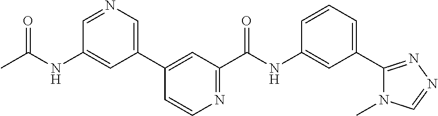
C1=NC=C(C2=CC(C(NC3=CC(C4=NN=CN4C)=CC=C3)=O)=NC=C2)C=C1NC(C)=O
